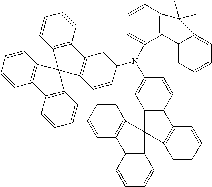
N(C1=CC2=C(C=C1)C1(C3=C2C=CC=C3)C2=C(C=CC=C2)C2=C1C=CC=C2)(C1=CC=CC2=C1C1=CC=CC=C1C2(C)C)C1=CC2=C(C3=C(C=CC=C3)C23C2=C(C=CC=C2)C2=C3C=CC=C2)C=C1
